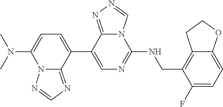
C1=C(N(C)C)N2C(=NC=N2)C(C2=CN=C(NCC3=C4C(=CC=C3F)OCC4)N3C2=NN=C3)=C1
